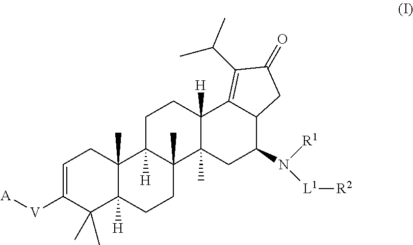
C1=C([V][A])C(C)(C)C2([H])C(C)(C1)C1([H])C(C)(CC2)C2(C)C([H])(CC1)C1=C(C(C)C)C(=O)CC1C(N([R1])[L1][R2])C2
